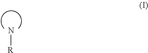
N[R]
